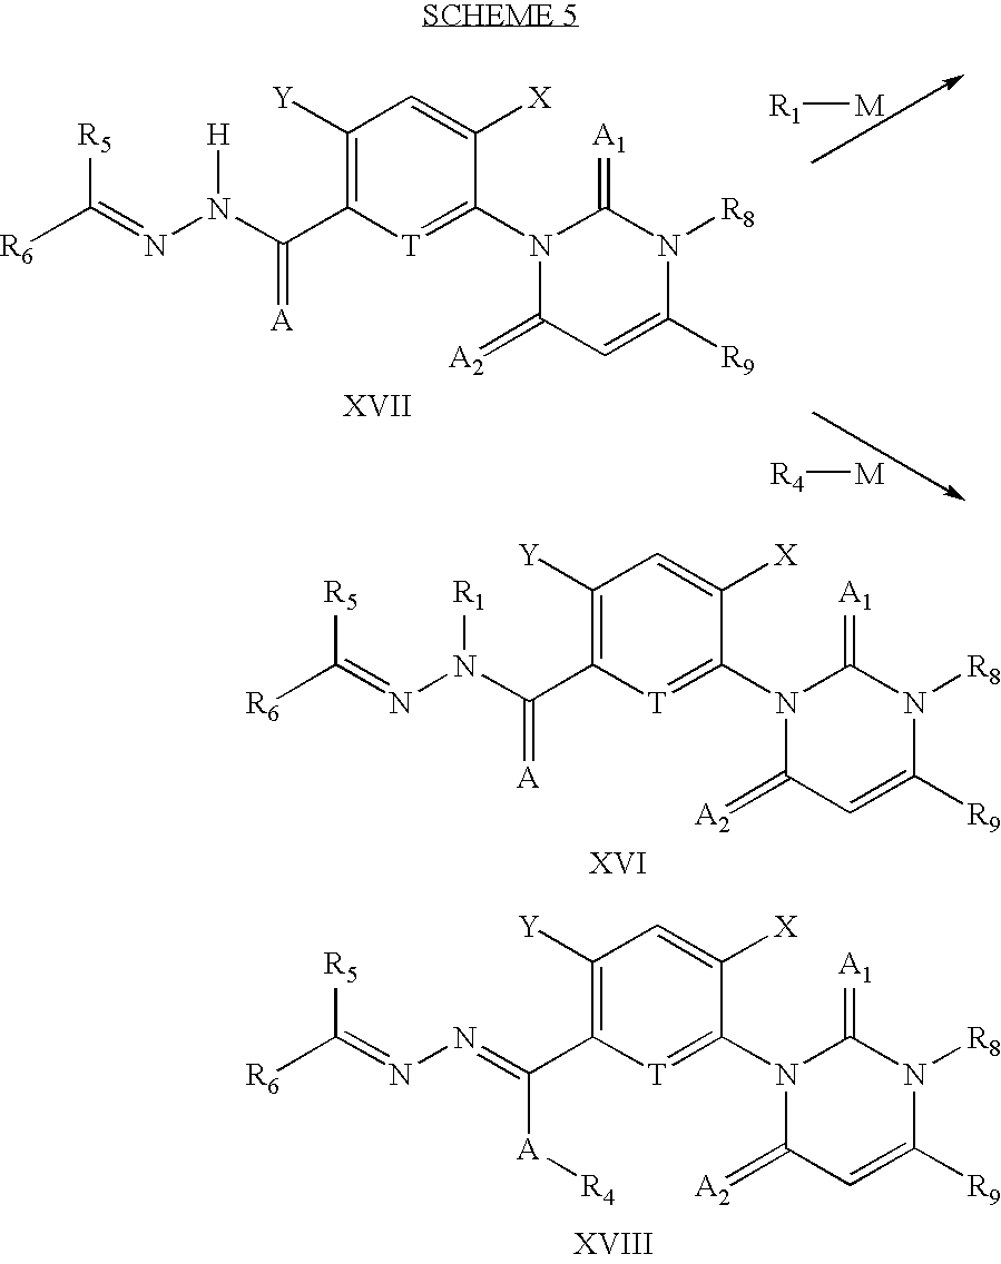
C1([Y])=C(C(N(N=C([R6])[R5])[H])=[A])[T]=C(N2C(=[A2])C=C([R9])N([R8])C2=[A1])C([X])=C1.[R4][M].[R1][M].C1([Y])=C(C(N(N=C([R6])[R5])[R1])=[A])[T]=C(N2C(=[A2])C=C([R9])N([R8])C2=[A1])C([X])=C1.C1([Y])=C(C(=NN=C([R6])[R5])[A][R4])[T]=C(N2C(=[A2])C=C([R9])N([R8])C2=[A1])C([X])=C1
